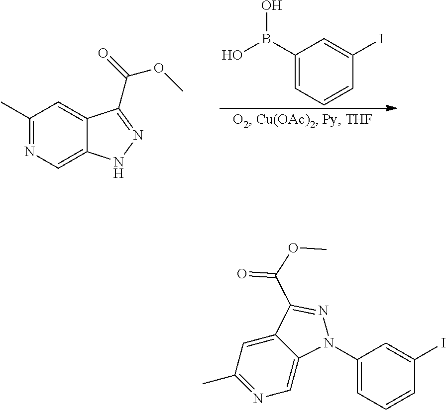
C1(C)=NC=C2C(=C1)C(C(=O)OC)=NN2.C1(B(O)O)=CC=CC(I)=C1.C1(N2C3=CN=C(C)C=C3C(C(=O)OC)=N2)=CC=CC(I)=C1
